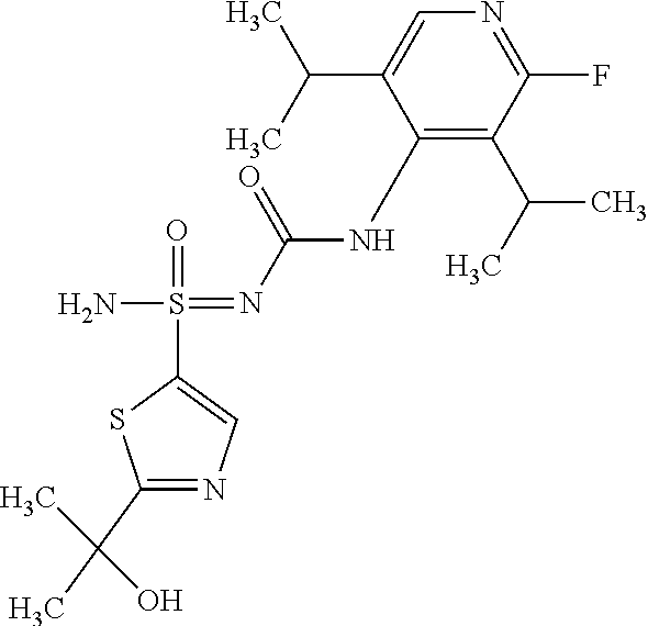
NS(=O)(=NC(=O)NC1=C(C(C)C)C(F)=NC=C1C(C)C)C1=CN=C(C(C)(C)O)S1
